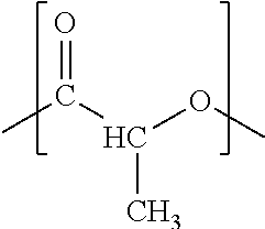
CC(C(OC)C)=O
